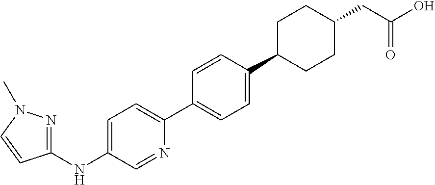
C1(NC2=CC=C(C3=CC=C(C4CCC(CC(=O)O)CC4)C=C3)N=C2)=NN(C)C=C1
